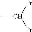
CC([Pr])[Pr]
